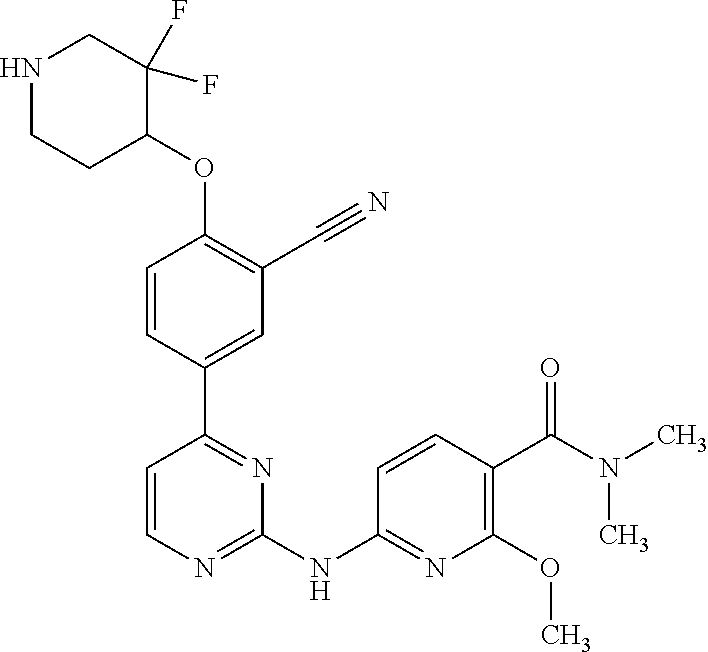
O(C1=C(C#N)C=C(C2=NC(NC3=NC(OC)=C(C(N(C)C)=O)C=C3)=NC=C2)C=C1)C1C(F)(F)CNCC1
